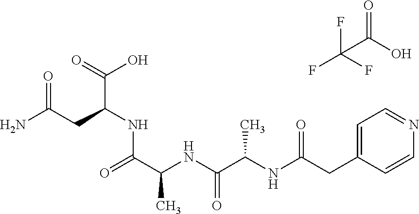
O=C(CC(NC(C(NC(C(NC(CC1=CC=NC=C1)=O)C)=O)C)=O)C(=O)O)N.O=C(O)C(F)(F)F
